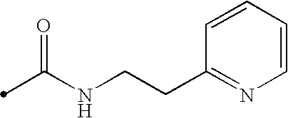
C(NCCC1=NC=CC=C1)(C)=O
